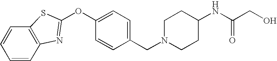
C1(CN2CCC(NC(=O)CO)CC2)=CC=C(OC2=NC3=C(C=CC=C3)S2)C=C1
